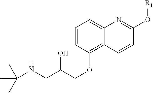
C1=CC(OCC(CNC(C)(C)C)O)=C2C(=C1)N=C(O[R1])C=C2
